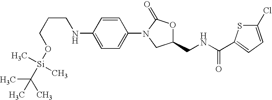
N(C1=CC=C(N2CC(CNC(C3=CC=C(Cl)S3)=O)OC2=O)C=C1)CCCO[Si](C(C)(C)C)(C)C
